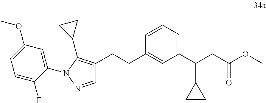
C1(CCC2=C(C3CC3)N(C3=CC(OC)=CC=C3F)N=C2)=CC(C(CC(OC)=O)C2CC2)=CC=C1
